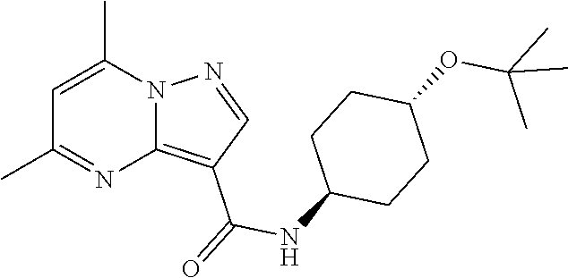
C12=C(C(=O)NC3CCC(OC(C)(C)C)CC3)C=NN1C(C)=CC(C)=N2
